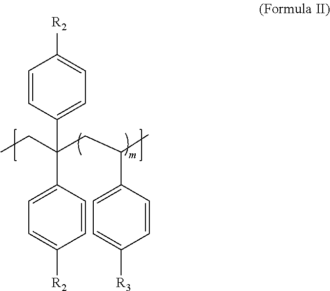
C1=CC(C(CC)(CC(C2=CC=C([R3])C=C2)C)C2=CC=C([R2])C=C2)=CC=C1[R2]
